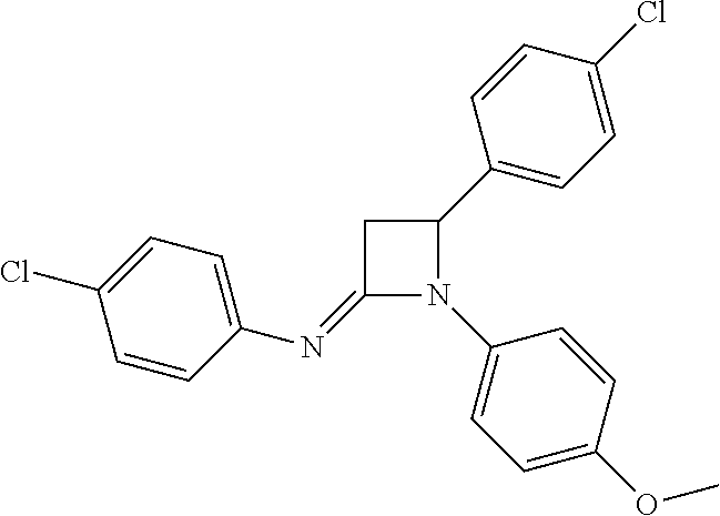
C1(=NC2=CC=C(Cl)C=C2)N(C2=CC=C(OC)C=C2)C(C2=CC=C(Cl)C=C2)C1
